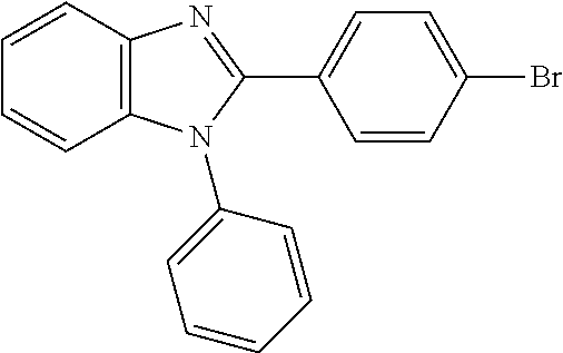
C12=C(C=CC=C1)N=C(C1=CC=C(Br)C=C1)N2C1=CC=CC=C1
